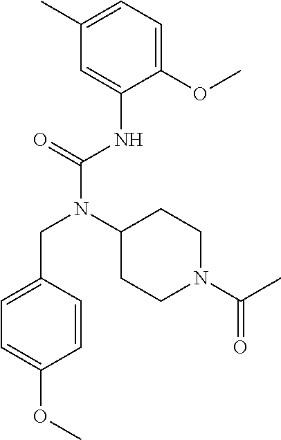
C1(OC)=CC=C(C)C=C1NC(N(C1CCN(C(=O)C)CC1)CC1=CC=C(OC)C=C1)=O
